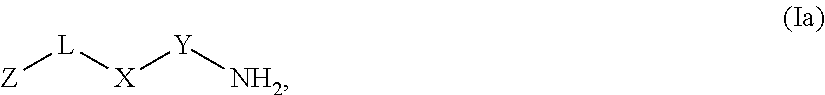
[Z][L][X][Y][NH2]
